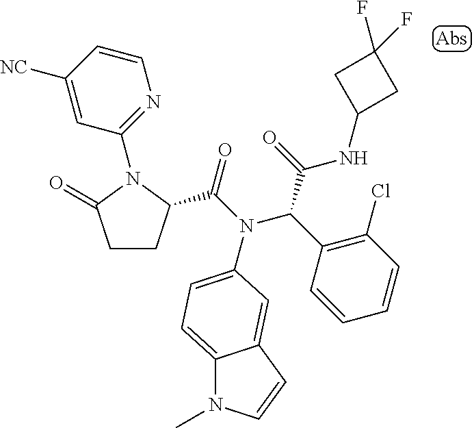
C1CC(C(N(C(C2=C(Cl)C=CC=C2)C(=O)NC2CC(F)(F)C2)C2=CC=C3N(C)C=CC3=C2)=O)N(C2=NC=CC([NC])=C2)C1=O
